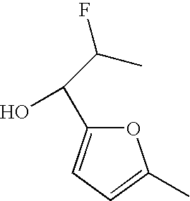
C(C(O)C1=CC=C(C)O1)(C)F
